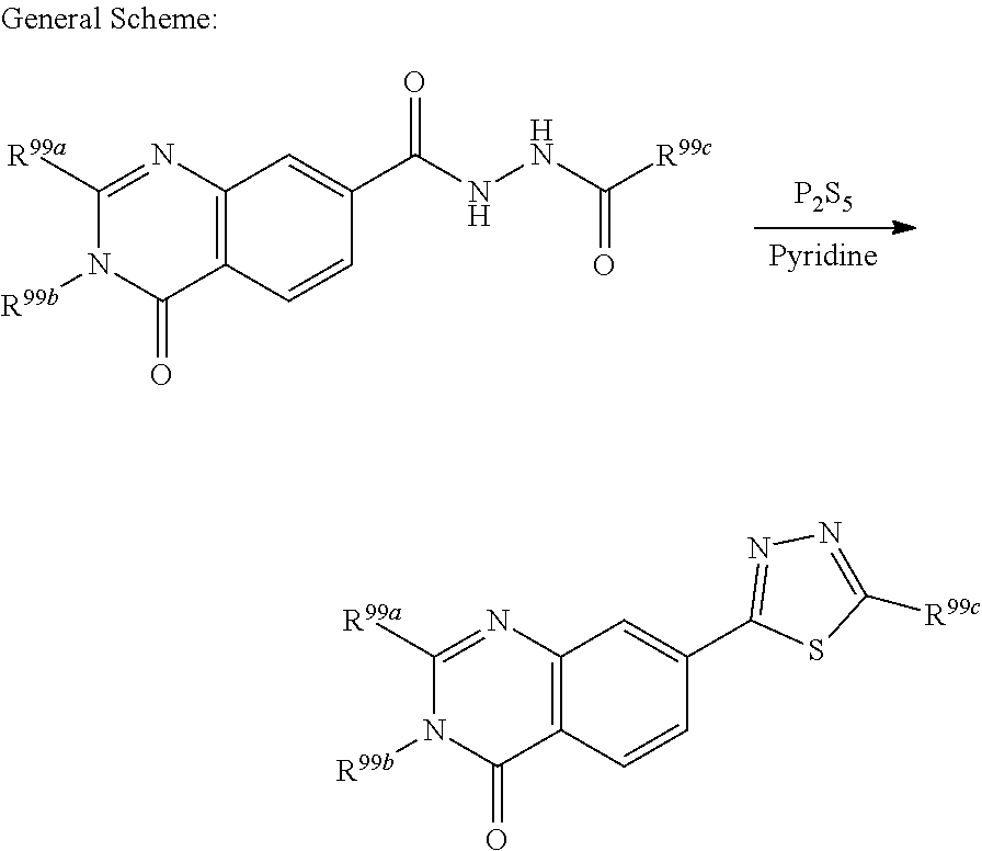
[Pyridine].[P2S5].C12=C(C=CC(C(NNC([R99c])=O)=O)=C1)C(=O)N([R99b])C([R99a])=N2.C12=C(C=CC(C3=NN=C([R99c])S3)=C1)C(=O)N([R99b])C([R99a])=N2
